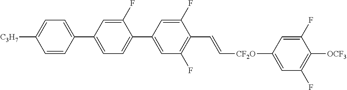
C1(F)=CC(C2=CC=C([C3H7])C=C2)=CC=C1C1=CC(F)=C(C=C[CF2O]C2=CC(F)=C([OCF3])C(F)=C2)C(F)=C1
